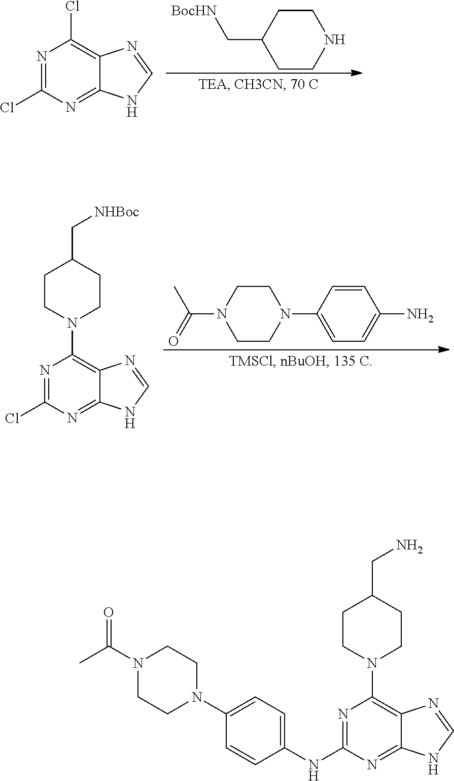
C1CNCCC1C[BocHN].N1=C(Cl)N=C2C(=C1Cl)N=CN2.C1CN(C2=CC=C(N)C=C2)CCN1C(=O)C.N1=C(Cl)N=C2C(=C1N1CCC(C[NHBoc])CC1)N=CN2.N1=C(NC2=CC=C(N3CCN(C(=O)C)CC3)C=C2)N=C2C(=C1N1CCC(CN)CC1)N=CN2
